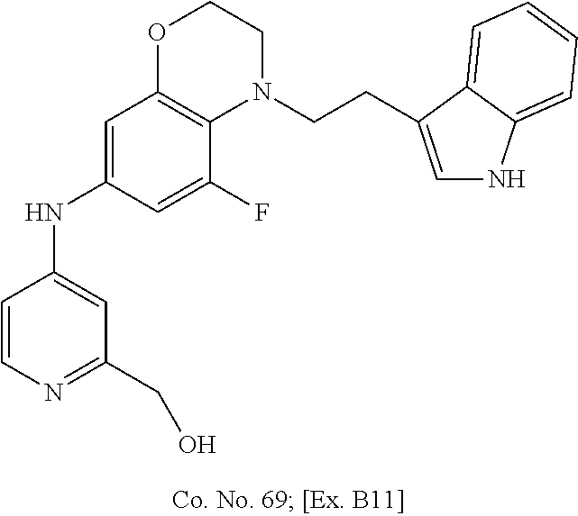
C1=CN=C(CO)C=C1NC1=CC2=C(C(F)=C1)N(CCC1=CNC3=CC=CC=C31)CCO2
